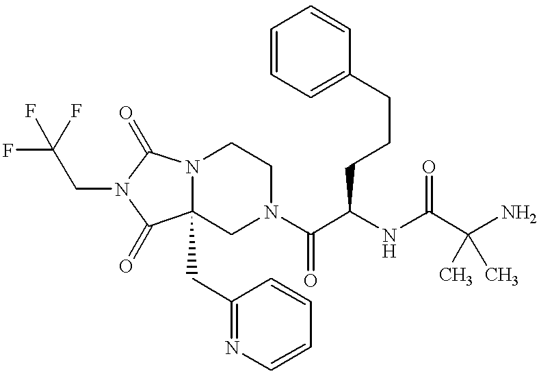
N12C(CC3=NC=CC=C3)(CN(C(C(NC(C(N)(C)C)=O)CCCC3=CC=CC=C3)=O)CC1)C(=O)N(CC(F)(F)F)C2=O
